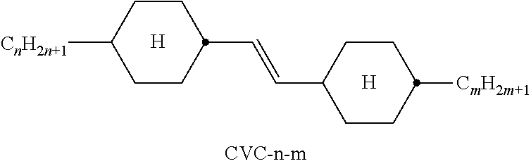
[H].[H].C1CC(C=CC2CCC([CmH2m+1])CC2)CCC1[CnH2n+1]
